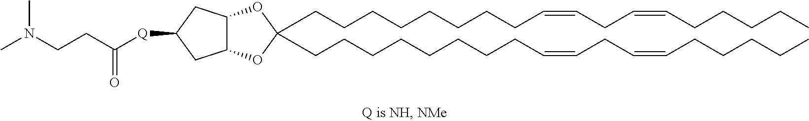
C(CCCCCCC=CCC=CCCCCC)CC1(CCCCCCCCC=CCC=CCCCCC)OC2C(CC([Q]C(CCN(C)C)=O)C2)O1
